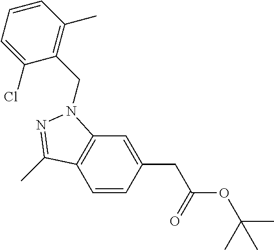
C1=CC(CC(OC(C)(C)C)=O)=CC2=C1C(C)=NN2CC1=C(C)C=CC=C1Cl
